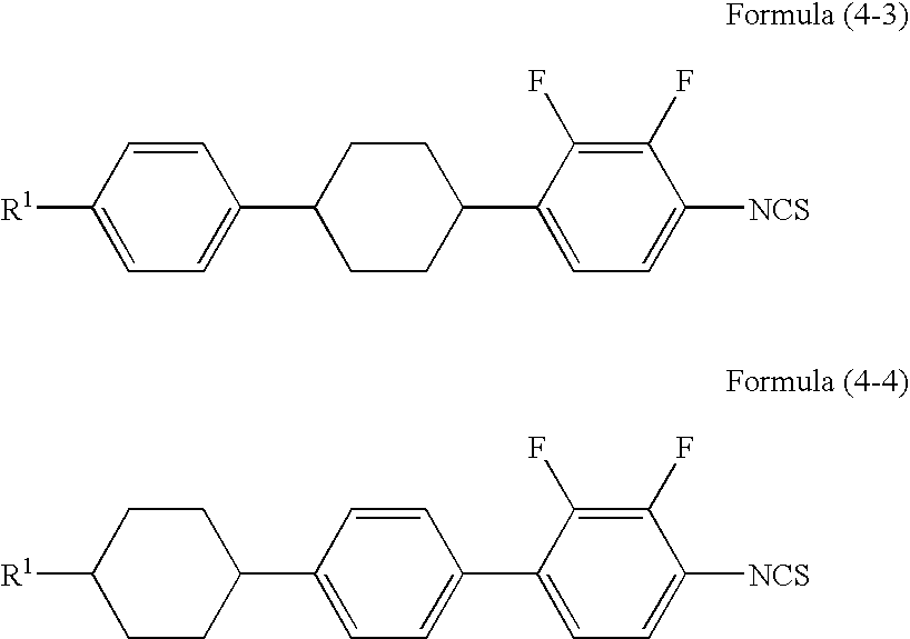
[R1]C1=CC=C(C2CCC(C3=CC=C([NCS])C(F)=C3F)CC2)C=C1.[R1]C1CCC(C2=CC=C(C3=CC=C([NCS])C(F)=C3F)C=C2)CC1
